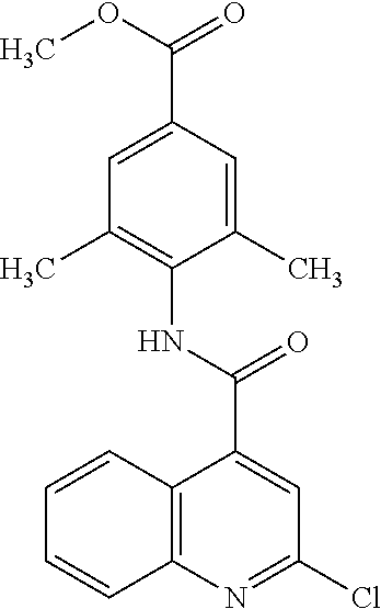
C12=C(N=C(Cl)C=C1C(NC1=C(C)C=C(C(OC)=O)C=C1C)=O)C=CC=C2
